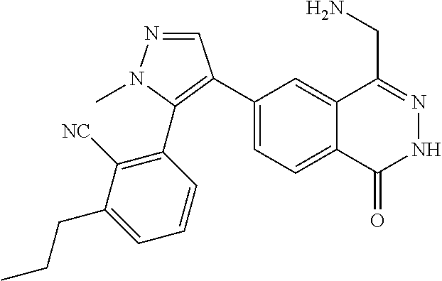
C1(C2=C(C3=C([NC])C(CCC)=CC=C3)N(C)N=C2)=CC=C2C(=C1)C(CN)=NNC2=O
